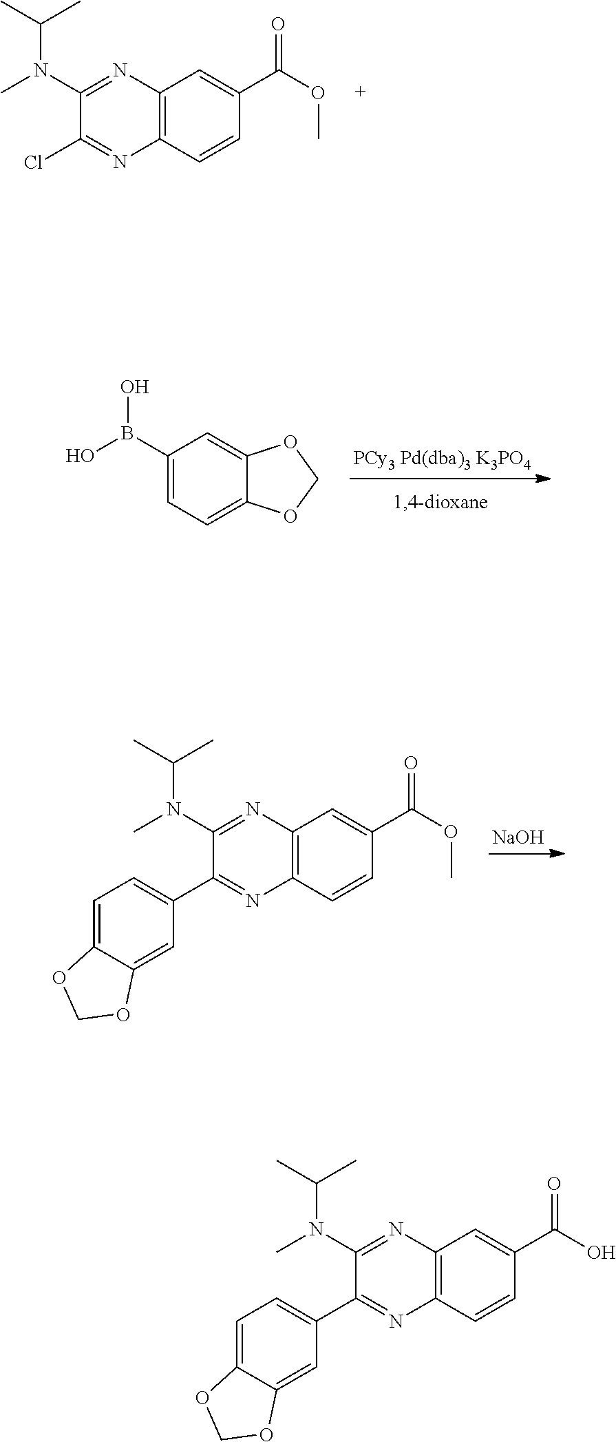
C1=C2C(=CC(C3=NC4=C(C=C(C(OC)=O)C=C4)N=C3N(C)C(C)C)=C1)OCO2.[NaOH].C1=C2C(=CC(C3=NC4=C(C=C(C(O)=O)C=C4)N=C3N(C)C(C)C)=C1)OCO2.C12=C(C=CC(C(OC)=O)=C1)N=C(Cl)C(N(C)C(C)C)=N2.C1(B(O)O)=CC=C2C(=C1)OCO2
